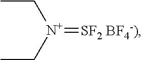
CC[N+](=[SF2 BF4-)])CC
